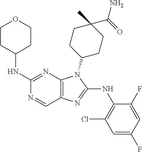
C1(NC2CCOCC2)=NC2=C(C=N1)N=C(NC1=C(Cl)C=C(F)C=C1F)N2C1CCC(C)(C(=O)N)CC1
